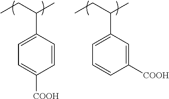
C1([COOH])=CC(C(CC)C)=CC=C1.C1=CC(C(CC)C)=CC=C1[COOH]
